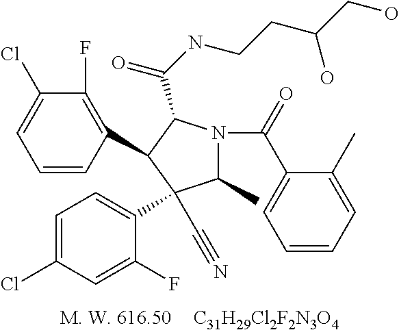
[C31H29Cl2F2N3O4].C1(F)=C(C2C(C(NCCC(CO)O)=O)N(C(=O)C3=CC=CC=C3C)C(C)C2(C#N)C2=CC=C(Cl)C=C2F)C=CC=C1Cl
